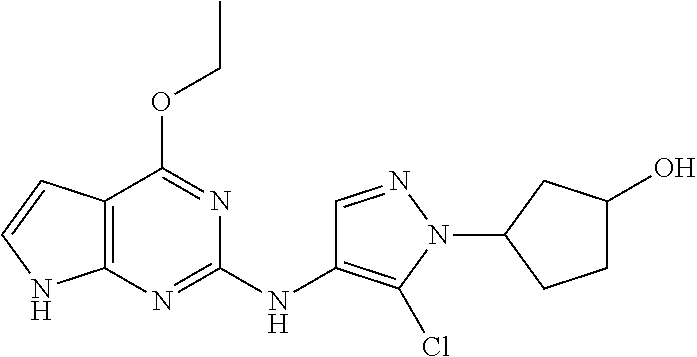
C12=C(N=C(NC3=C(Cl)N(C4CCC(O)C4)N=C3)N=C1OCC)NC=C2
